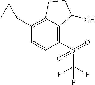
C1(C2=C3C(=C(S(C(F)(F)F)(=O)=O)C=C2)C(O)CC3)CC1
